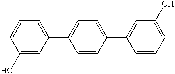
C1=CC=C(C2=CC=C(C3=CC(O)=CC=C3)C=C2)C=C1O
